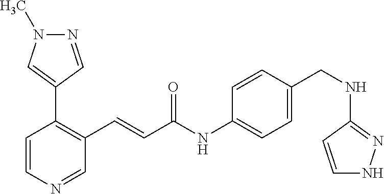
N1=CC(C2=C(C=CC(NC3=CC=C(CNC4=NNC=C4)C=C3)=O)C=NC=C2)=CN1C
